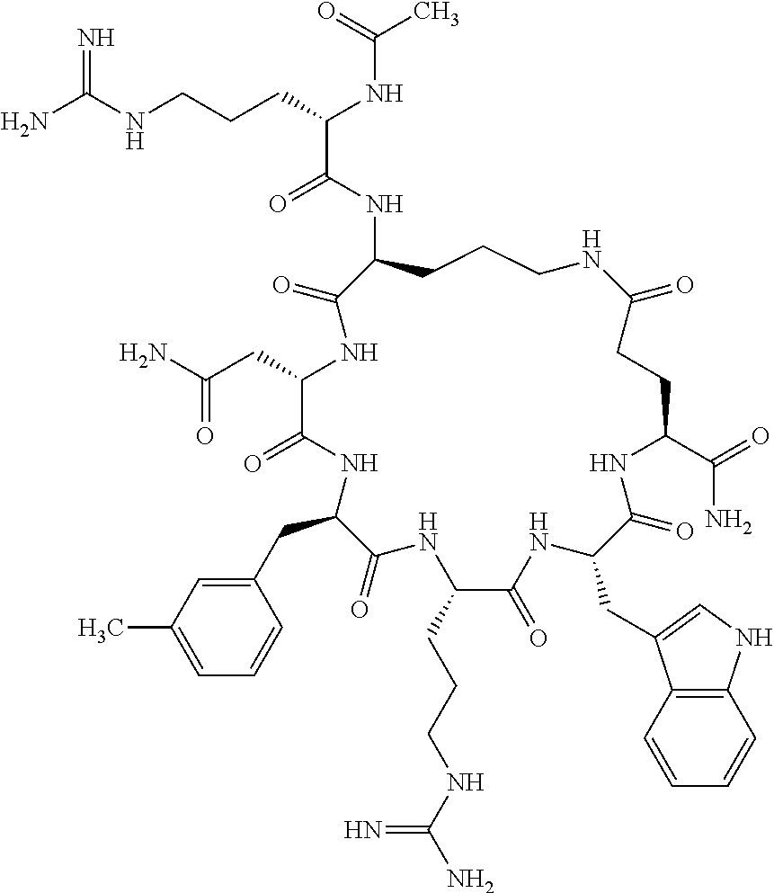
NC(NCCCC(NC(C)=O)C(=O)NC1CCCNC(=O)CCC(C(=O)N)NC(=O)C(CC2=CNC3=C2C=CC=C3)NC(=O)C(CCCNC(N)=N)NC(=O)C(CC2=CC(C)=CC=C2)NC(=O)C(CC(=O)N)NC1=O)=N
